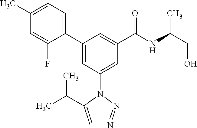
C1(C2=CC(N3C(C(C)C)=CN=N3)=CC(C(NC(CO)C)=O)=C2)=CC=C(C)C=C1F
